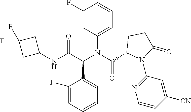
C1(N(C(C2N(C3=NC=CC([CN])=C3)C(=O)CC2)=O)C(C(NC2CC(F)(F)C2)=O)C2=CC=CC=C2F)=CC=CC(F)=C1
